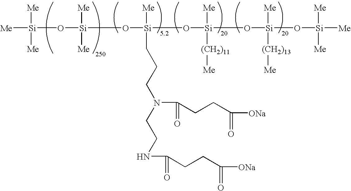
[Me][Si]([Me])([Me])O[Si]([Me])([Me])O[Si]([Me])(O[Si](O[Si](O[Si]([Me])([Me])[Me])([Me])[(CH2)13][Me])([Me])[(CH2)11][Me])CCCN(CCNC(=O)CCC([ONa])=O)C(=O)CCC([ONa])=O
